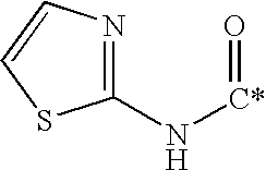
N1=C(N[C*]=O)SC=C1
